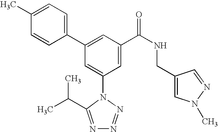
C1(C2=CC(C(NCC3=CN(C)N=C3)=O)=CC(N3C(C(C)C)=NN=N3)=C2)=CC=C(C)C=C1
